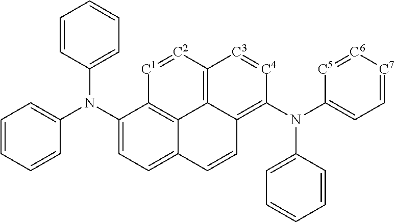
C1=CC=CC(N(C2=CC=C3C4=C2[C1]=[C2]C2=C4C(=C(N(C4=CC=[C7][C6]=[C5]4)C4=CC=CC=C4)[C4]=[C3]2)C=C3)C2=CC=CC=C2)=C1
